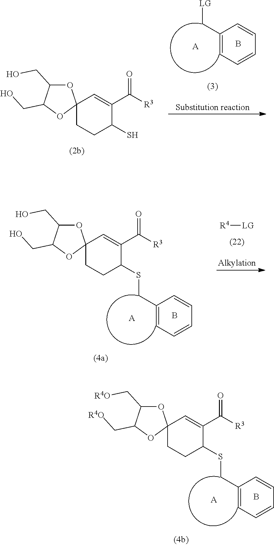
C1(C[LG])=CC=CC=C1.[A].B.C1CC(S)C(C([R3])=O)=CC12OC(CO)C(CO)O2.C1CC(SCC2=CC=CC=C2)C(C([R3])=O)=CC12OC(C[R4O])C(C[R4O])O2.[A].B.C1CC(SCC2=CC=CC=C2)C(C([R3])=O)=CC12OC(CO)C(CO)O2.[A].B.[R4][LG]
